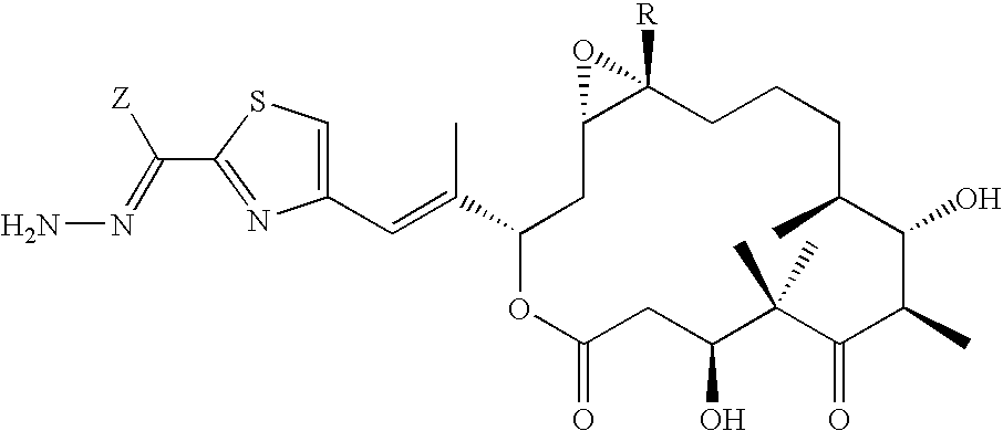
C(C1=NC(C=C(C2OC(=O)CC(O)C(C)(C)C(=O)C(C)C(O)C(C)CCCC3([R])OC3C2)C)=CS1)([Z])=NN
